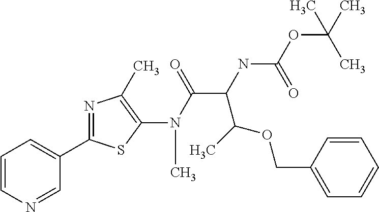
C1(C2=CC=CN=C2)=NC(C)=C(N(C)C(C(C(OCC2=CC=CC=C2)C)NC(=O)OC(C)(C)C)=O)S1
